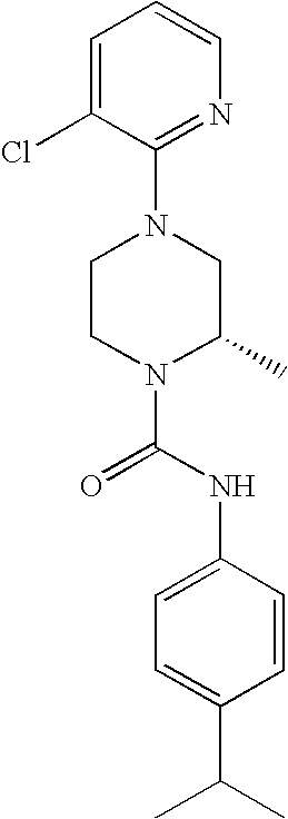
N1(C(NC2=CC=C(C(C)C)C=C2)=O)C(C)CN(C2=NC=CC=C2Cl)CC1
